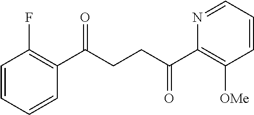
C1(C(CCC(C2=C([OMe])C=CC=N2)=O)=O)=C(F)C=CC=C1
